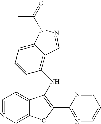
C1=NC=C2C(=C1)C(NC1=C3C(=CC=C1)N(C(C)=O)N=C3)=C(C1=NC=CC=N1)O2
